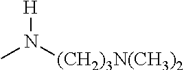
[H]N(C)[(CH2)3N(CH3)2]
